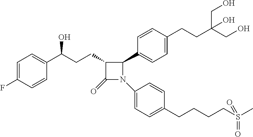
C1=C(F)C=CC(C(CCC2C(=O)N(C3=CC=C(CCCCS(C)(=O)=O)C=C3)C2C2=CC=C(CCC(CO)(CO)O)C=C2)O)=C1
